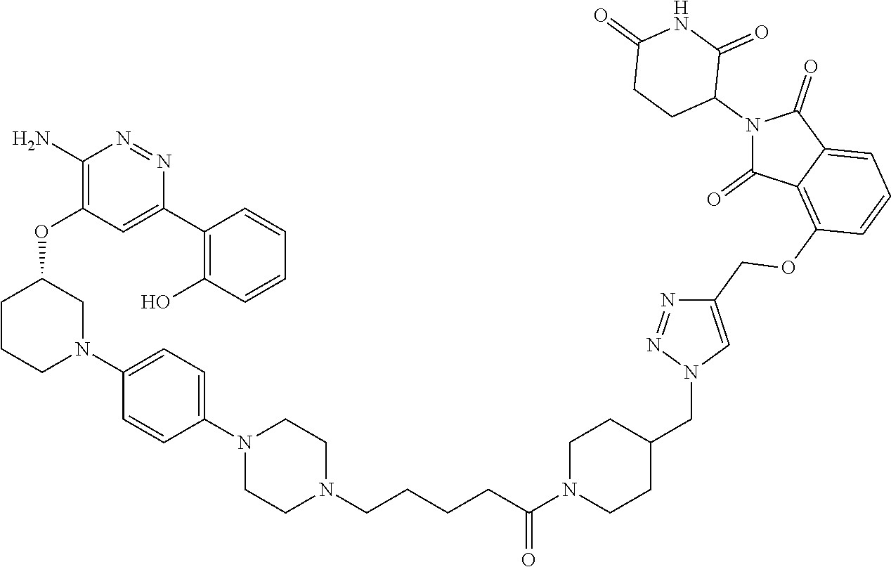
C1(N)=C(OC2CCCN(C3=CC=C(N4CCN(CCCCC(=O)N5CCC(CN6C=C(COC7=C8C(=CC=C7)C(=O)N(C7C(=O)NC(=O)CC7)C8=O)N=N6)CC5)CC4)C=C3)C2)C=C(C2=C(O)C=CC=C2)N=N1
